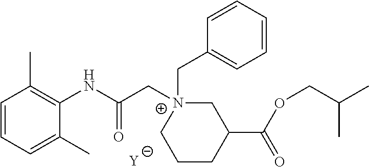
[Y].C1=CC=C(C)C(NC(C[N+]2(CC3=CC=CC=C3)CC(C(OCC(C)C)=O)CCC2)=O)=C1C
